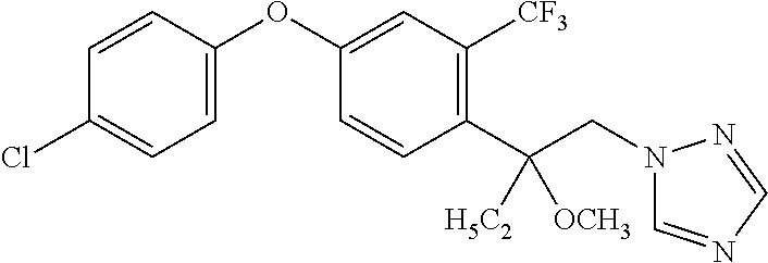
C1=C(OC2=CC([CF3])=C(C(CN3C=NC=N3)([OCH3])[H5C2])C=C2)C=CC(Cl)=C1
